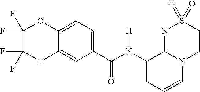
C(N(C1=CC=CN2C1=NS(=O)(=O)CC2)[H])(C1=CC=C2C(=C1)OC(F)(F)C(F)(F)O2)=O
